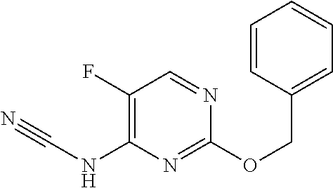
C1(F)=C(NC#N)N=C(OCC2=CC=CC=C2)N=C1
